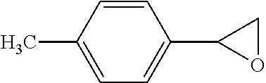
C1=CC(C)=CC=C1C1OC1
